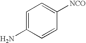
C1=C(N)C=CC([NCO])=C1
